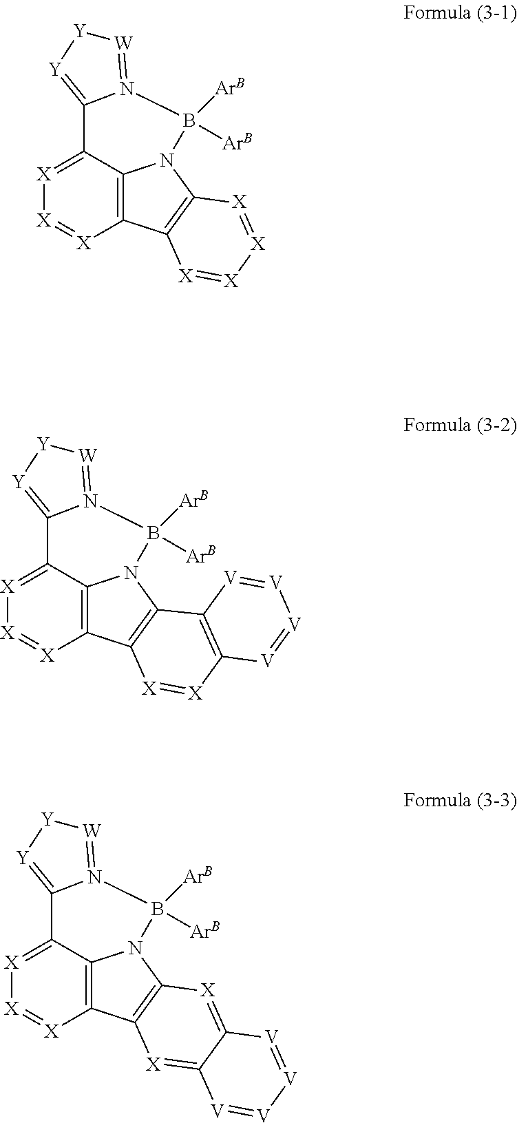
C12=C3C(=[X][X]=[X]1)C1=[Y][Y][W]=N1B([ArB])([ArB])N3C1=C2[X]=[X][X]=[X]1.C12=C3C(=[X][X]=[X]1)C1=[Y][Y][W]=N1B([ArB])([ArB])N3C1=C2[X]=[X]C2=C1[V]=[V][V]=[V]2.C12=C3C(=[X][X]=[X]1)C1=[Y][Y][W]=N1B([ArB])([ArB])N3C1=C2[X]=C2C(=[X]1)[V]=[V][V]=[V]2
